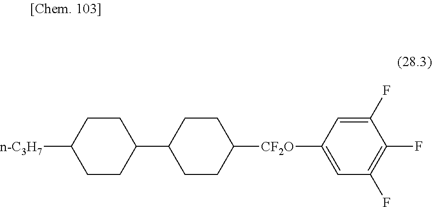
C1(C2CCC([CF2O]C3=CC(F)=C(F)C(F)=C3)CC2)CCC([n-C3H7])CC1
